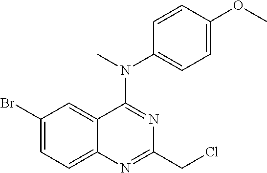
C12=CC=C(Br)C=C1C(N(C)C1=CC=C(OC)C=C1)=NC(CCl)=N2
